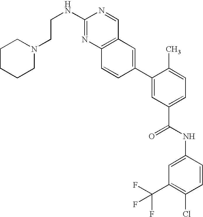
C(NC1=NC2=C(C=N1)C=C(C1=CC(C(NC3=CC(C(F)(F)F)=C(Cl)C=C3)=O)=CC=C1C)C=C2)CN1CCCCC1
